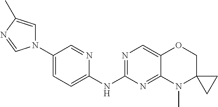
C1(N2C=C(C)N=C2)=CC=C(NC2=NC=C3C(=N2)N(C)C2(CO3)CC2)N=C1
